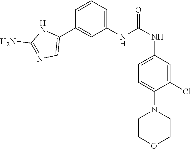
C1(NC(NC2=CC=C(N3CCOCC3)C(Cl)=C2)=O)=CC=CC(C2=CN=C(N)N2)=C1
